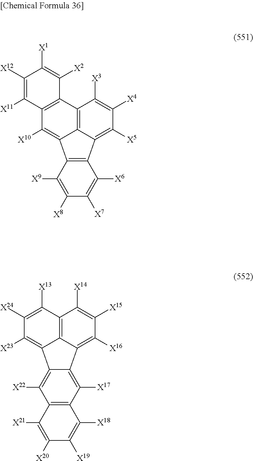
C12=C3C(=C([X5])C([X4])=C1[X3])C1=C(C3=C([X10])C3=C2C([X2])=C([X1])C([X12])=C3[X11])C([X9])=C([X8])C([X7])=C1[X6].C12=C3C(=C([X16])C([X15])=C1[X14])C1=C([X17])C4=C(C([X22])=C1C3=C([X23])C([X24])=C2[X13])C([X21])=C([X20])C([X19])=C4[X18]
